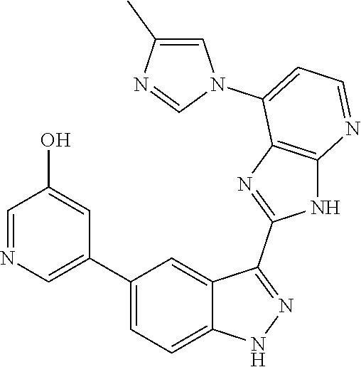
C1(C2=CC=C3C(=C2)C(C2=NC4=C(N2)N=CC=C4N2C=C(C)N=C2)=NN3)=CN=CC(O)=C1
